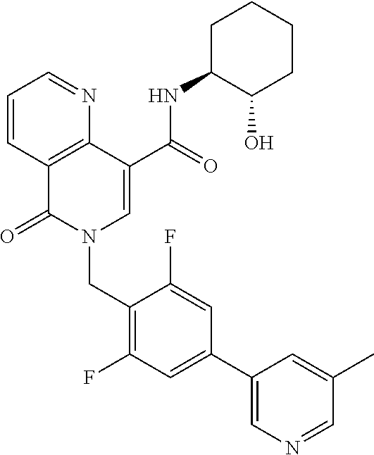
C1=CC2=C(N=C1)C(C(=O)NC1C(O)CCCC1)=CN(CC1=C(F)C=C(C3=CN=CC(C)=C3)C=C1F)C2=O
